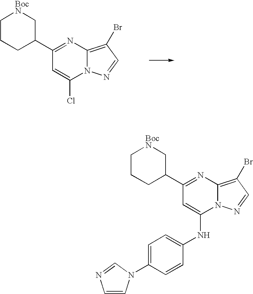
C1(C2C[BocN]CCC2)=NC2=C(Br)C=NN2C(Cl)=C1.C1(C2C[BocN]CCC2)=NC2=C(Br)C=NN2C(NC2=CC=C(N3C=CN=C3)C=C2)=C1
